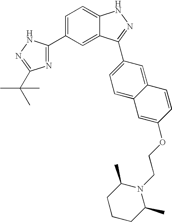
C1=C(C2=NC(C(C)(C)C)=NN2)C=C2C(=C1)NN=C2C1=CC=C2C(=C1)C=CC(OCCN1C(C)CCCC1C)=C2
